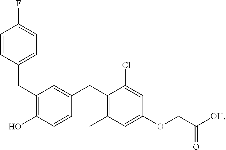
C(C1=C(O)C=CC(CC2=C(C)C=C(OCC([OH])=O)C=C2Cl)=C1)C1=CC=C(F)C=C1
